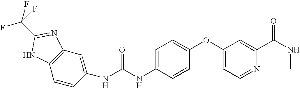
C1(NC(NC2=CC=C(OC3=CC=NC(C(NC)=O)=C3)C=C2)=O)=CC2=C(C=C1)NC(C(F)(F)F)=N2
